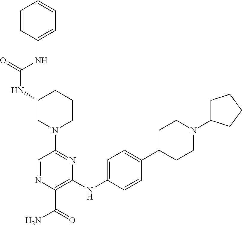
N(C1CN(C2=NC(NC3=CC=C(C4CCN(C5CCCC5)CC4)C=C3)=C(C(=O)N)N=C2)CCC1)C(NC1=CC=CC=C1)=O
